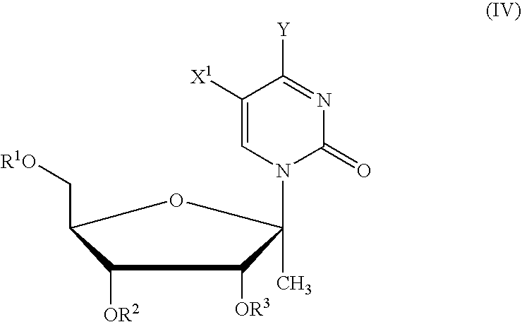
C1([OR2])C(C[R1O])OC(C)(N2C=C([X1])C([Y])=NC2=O)C1[OR3]
